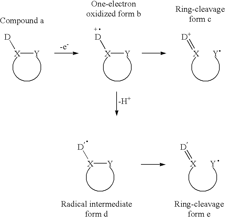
[X]([Y])[D].[H].[X]=[D].[Y].[X]([Y])[D].[X]=[D].[X]([Y])[D].[Y]
